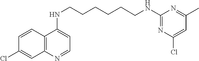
C12=C(N=CC=C1NCCCCCCNC1=NC(Cl)=CC(C)=N1)C=C(Cl)C=C2
